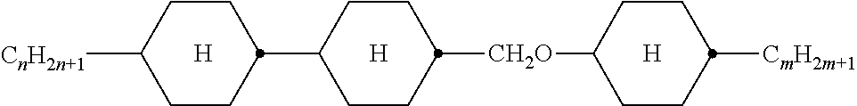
C1CC([CH2O]C2CCC([CmH2m+1])CC2)CCC1C1CCC([CnH2n+1])CC1.[H].[H].[H]
